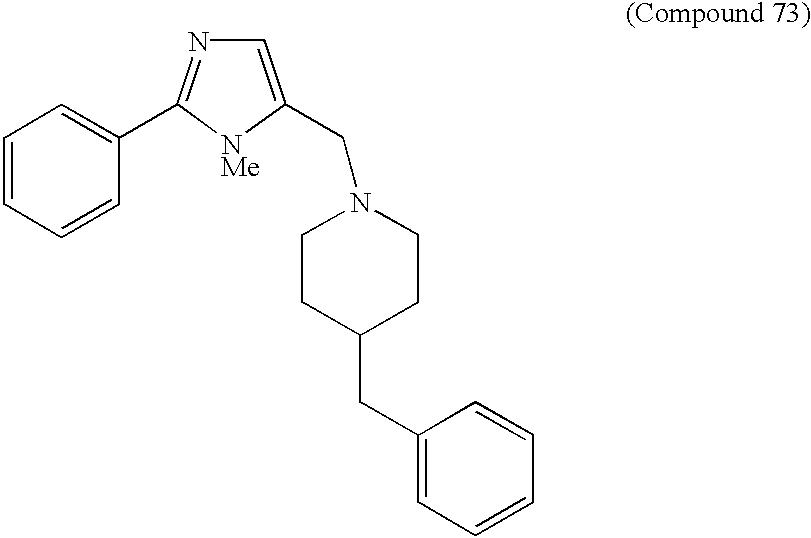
C1=CC=CC=C1C1=NC=C(CN2CCC(CC3=CC=CC=C3)CC2)[NMe]1
